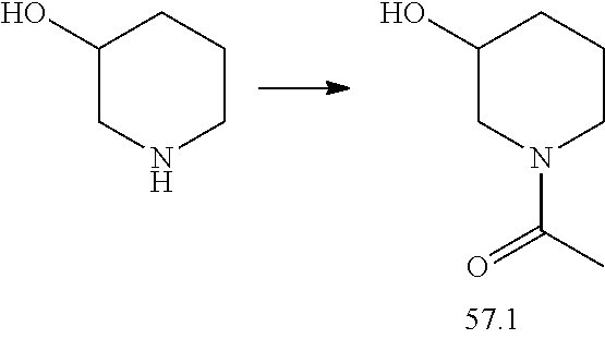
C1C(O)CNCC1.C1C(O)CN(C(C)=O)CC1
